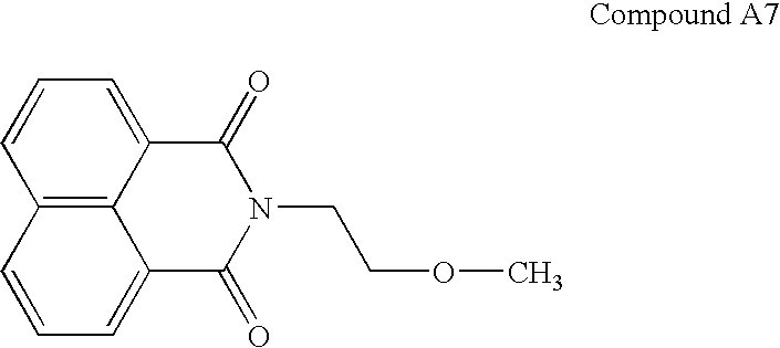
C12=C3C(=CC=C1)C(=O)N(CCOC)C(=O)C3=CC=C2
